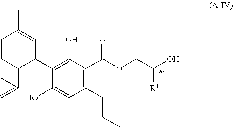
C1(C2C(C(=C)C)CCC(C)=C2)=C(O)C(C(=O)OCC(O)[R1])=C(CCC)C=C1O
